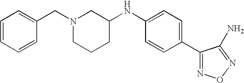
C1=CC=CC(CN2CCCC(NC3=CC=C(C4=NON=C4N)C=C3)C2)=C1
